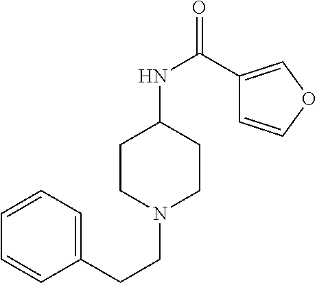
C1CN(CCC2=CC=CC=C2)CCC1NC(C1=COC=C1)=O
